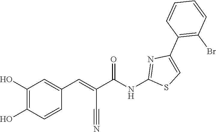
C1=CC(Br)=C(C2=CSC(NC(C(=CC3=CC(O)=C(O)C=C3)C#N)=O)=N2)C=C1
